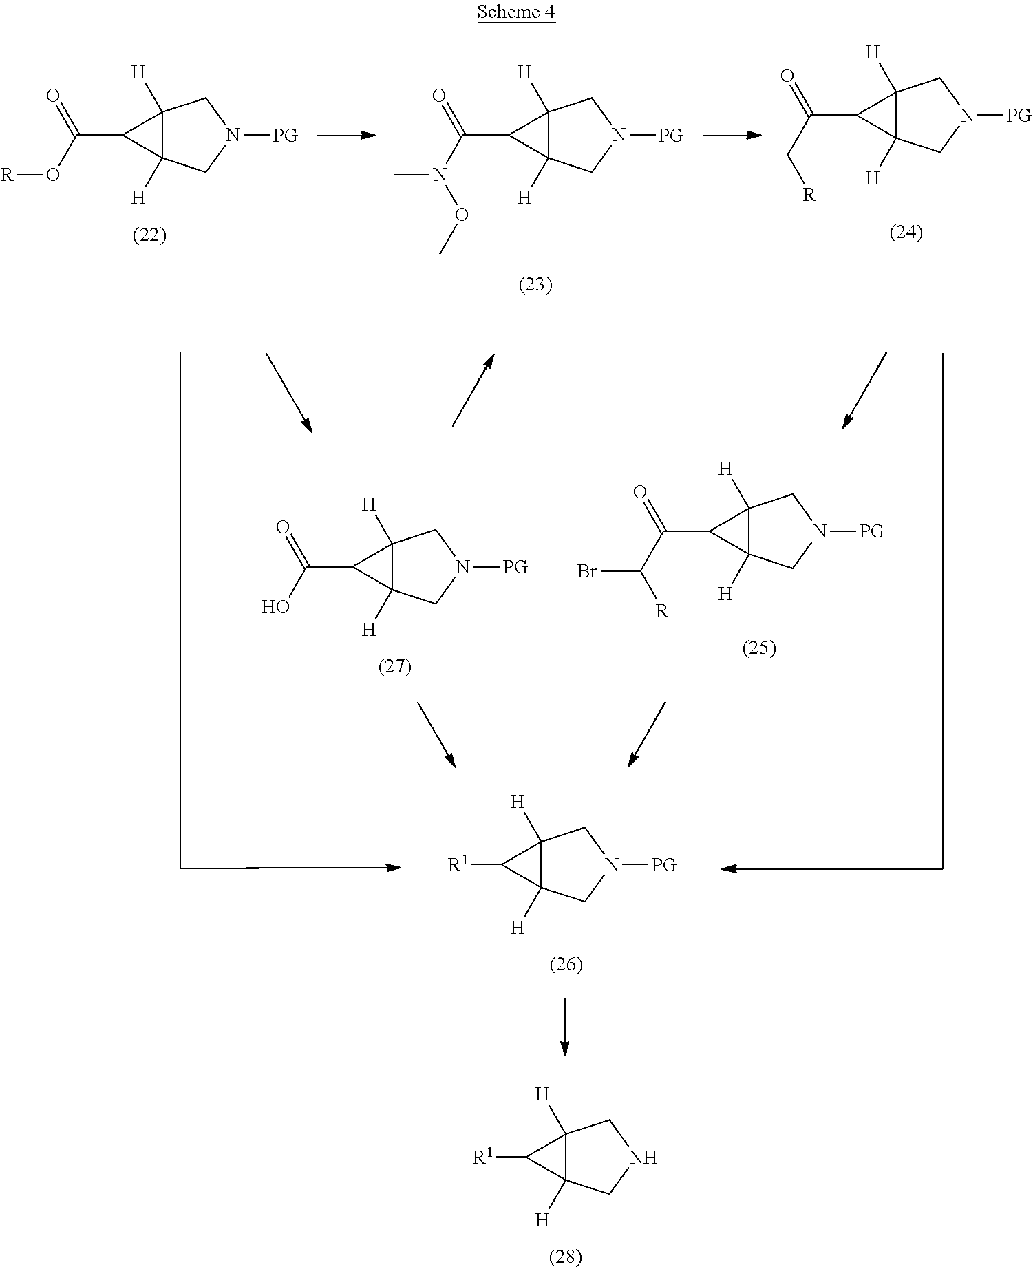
C(=O)(O[R])C1C2([H])C1([H])CN([PG])C2.C(=O)(N(C)OC)C1C2([H])C1([H])CN([PG])C2.C(=O)(C[R])C1C2([H])C1([H])CN([PG])C2.C(=O)(O)C1C2([H])C1([H])CN([PG])C2.C(=O)(C([R])Br)C1C2([H])C1([H])CN([PG])C2.[R1]C1C2([H])C1([H])CN([PG])C2.[R1]C1C2([H])C1([H])CNC2
